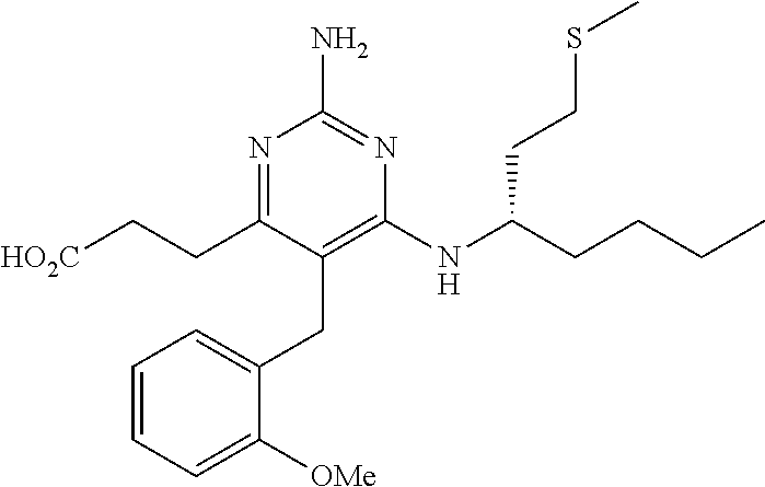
N(C(CCCC)CCSC)C1=C(CC2=CC=CC=C2[OMe])C(CC[HO2C])=NC(N)=N1
